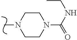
C1CN(C(=O)NCC)CCN1C
